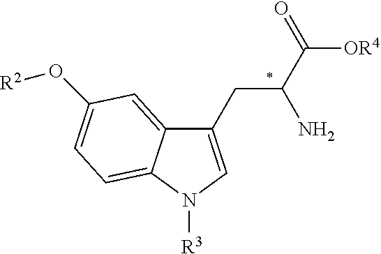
C12=CC(O[R2])=CC=C1N([R3])C=C2CC(N)C([OR4])=O
